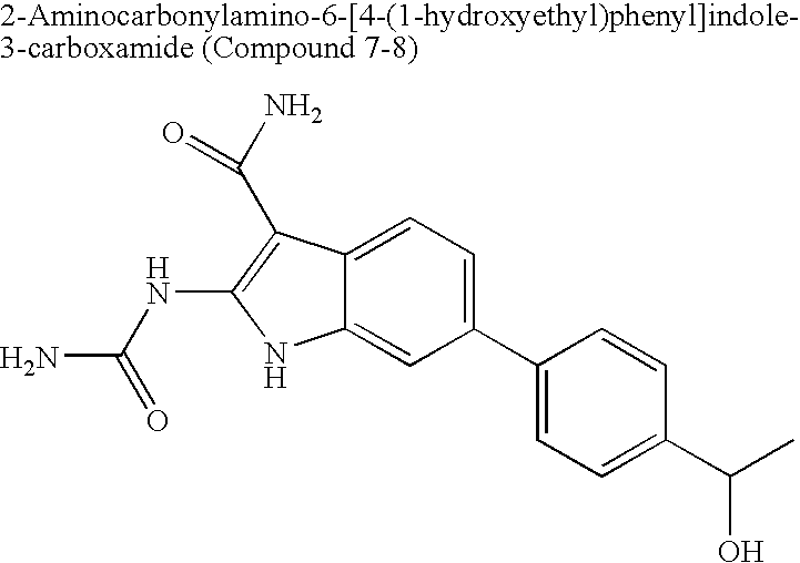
C1(C2=CC=C(C(C)O)C=C2)=CC=C2C(=C1)NC(NC(N)=O)=C2C(N)=O
